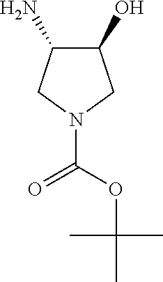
O=C(N1CC(N)C(O)C1)OC(C)(C)C
